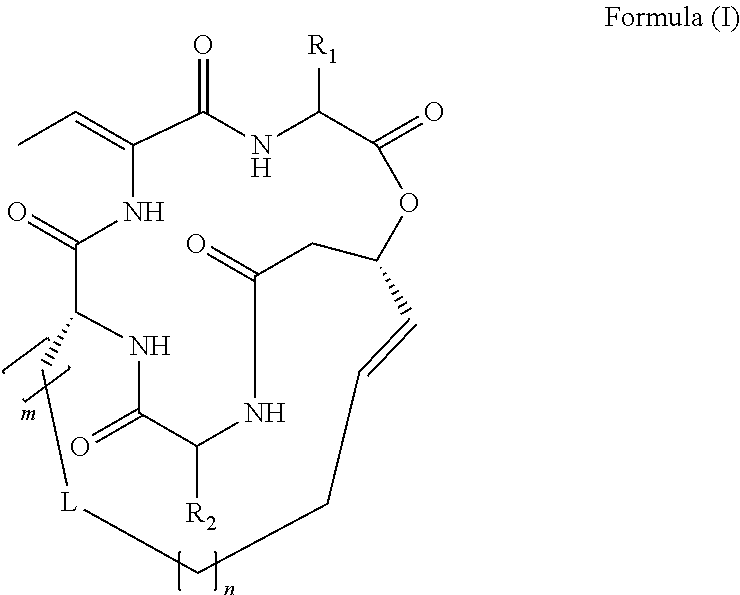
CC=C1NC(=O)C2NC(=O)C([R2])NC(=O)CC(OC(=O)C([R1])NC1=O)C=CCC[L]C2
